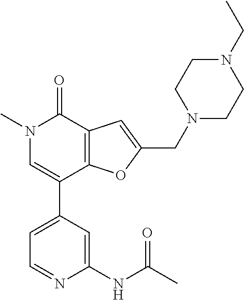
C1=C(C2=CN(C)C(=O)C3=C2OC(CN2CCN(CC)CC2)=C3)C=C(NC(C)=O)N=C1
